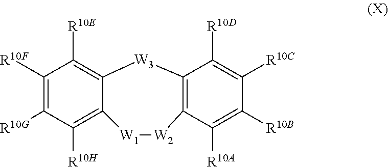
C1([R10F])=C([R10G])C([R10H])=C2C(=C1[R10E])[W3]C1=C([W2][W1]2)C([R10A])=C([R10B])C([R10C])=C1[R10D]
